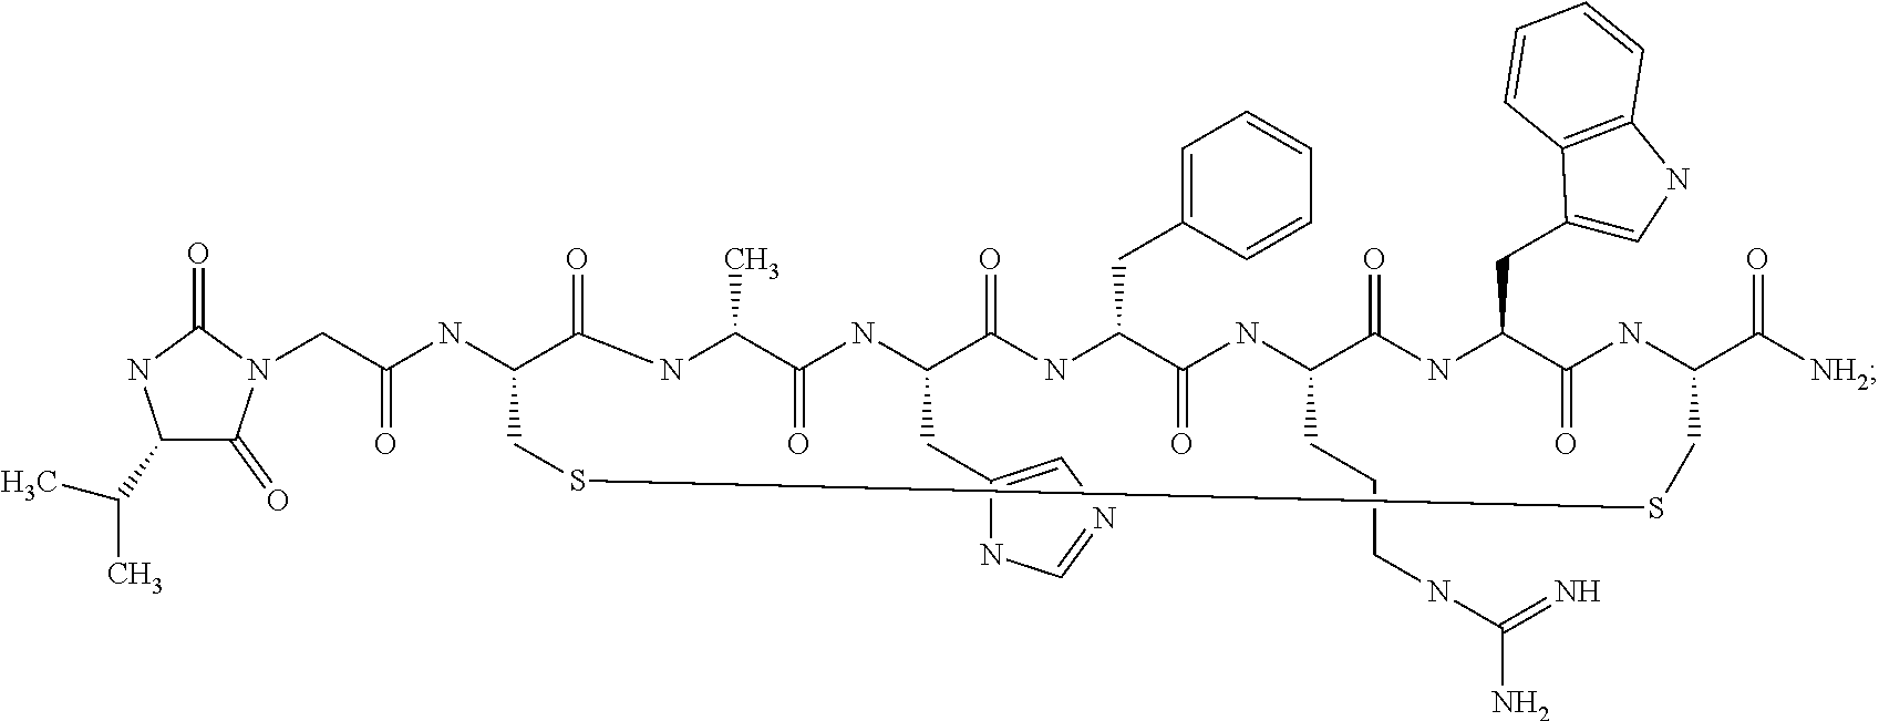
C1(C(C)C)C(=O)N(CC(NC2C(=O)NC(C)C(=O)NC(CC3=CN=CN3)C(=O)NC(CC3=CC=CC=C3)C(=O)NC(CCCNC(=N)N)C(=O)NC(CC3=CNC4=C3C=CC=C4)C(=O)NC(C([NH2])=O)CSSC2)=O)C(=O)N1
